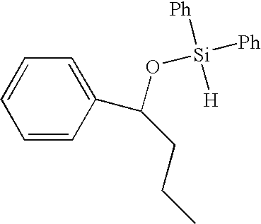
C1=CC(C(CCC)O[Si]([Ph])([Ph])[H])=CC=C1
